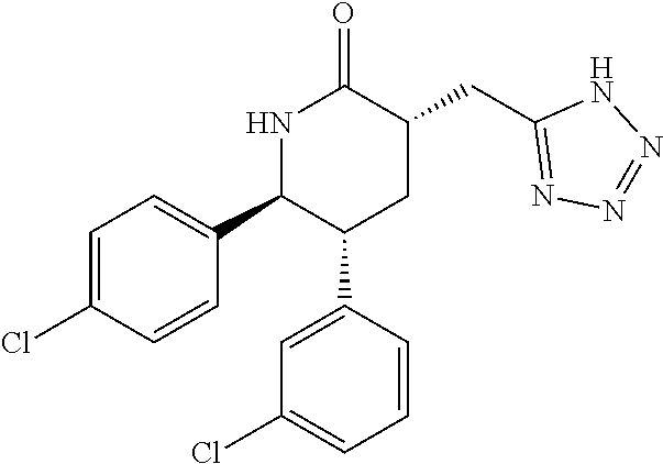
N1C(C2=CC=C(Cl)C=C2)C(C2=CC(Cl)=CC=C2)CC(CC2=NN=NN2)C1=O
